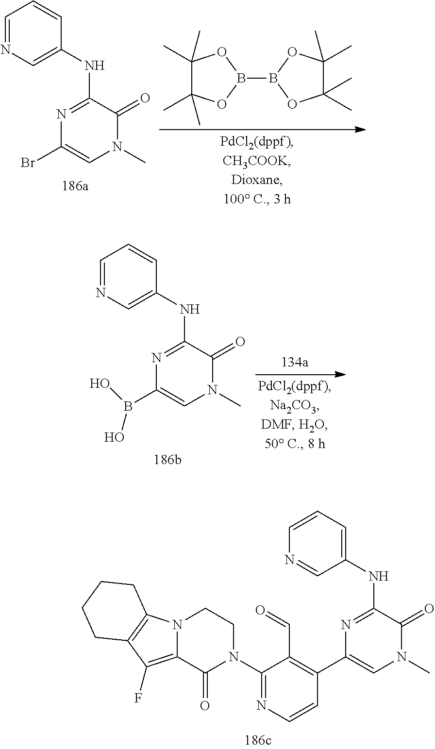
C1=NC=C(NC2=NC(Br)=CN(C)C2=O)C=C1.B1(B2OC(C)(C)C(C)(C)O2)OC(C)(C)C(C)(C)O1.C1=NC=C(NC2=NC(B(O)O)=CN(C)C2=O)C=C1.C1=CC=C(NC2=NC(C3=C(C=O)C(N4CCN5C(=C(F)C6=C5CCCC6)C4=O)=NC=C3)=CN(C)C2=O)C=N1
